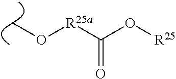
CO[R25a]C(=O)O[R25]
